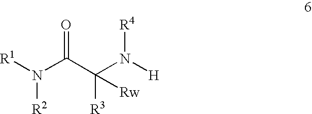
[R1]N(C(C(N([R4])[H])([R3])[Rw])=O)[R2]
